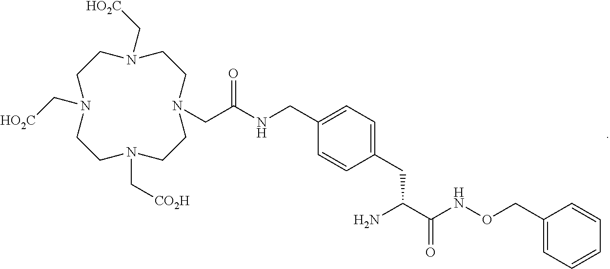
C(C1=CC=C(CNC(CN2CCN(C[CO2H])CCN(C[HO2C])CCN(C[HO2C])CC2)=O)C=C1)C(C(NOCC1=CC=CC=C1)=O)N
